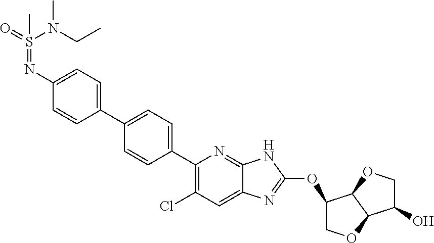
O=S(=NC1=CC=C(C2=CC=C(C3=C(Cl)C=C4C(=N3)NC(OC3COC5C3OCC5O)=N4)C=C2)C=C1)(C)N(C)CC
